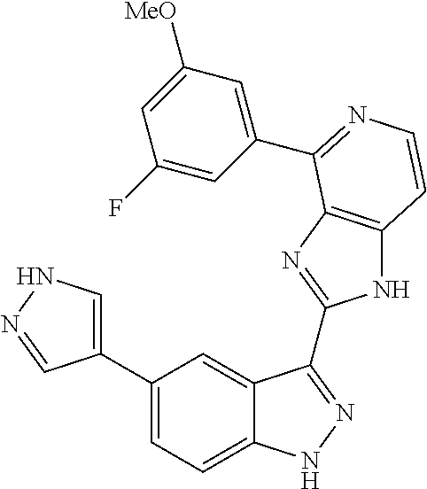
C1(C2=CC=C3C(=C2)C(C2=NC4=C(N2)C=CN=C4C2=CC([MeO])=CC(F)=C2)=NN3)=CNN=C1
